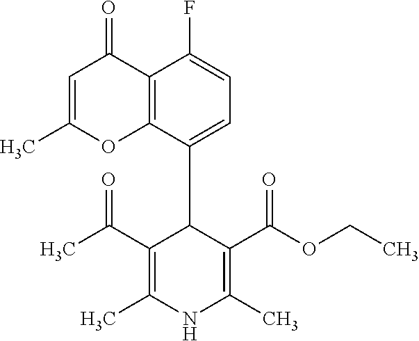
C1=C(C)OC2=C(C1=O)C(F)=CC=C2C1C(C(C)=O)=C(C)NC(C)=C1C(OCC)=O
